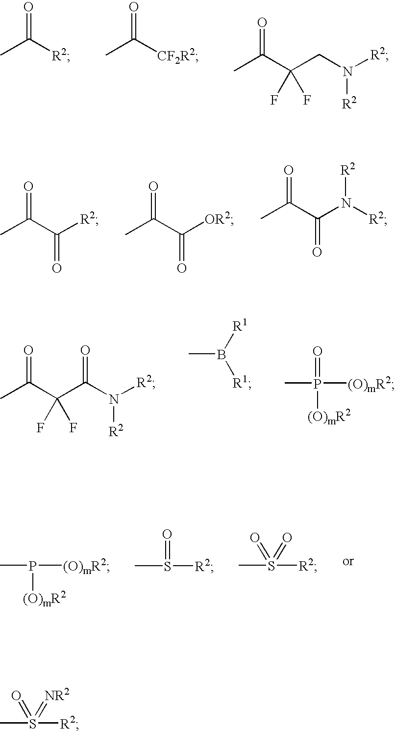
CC([R2])=O.CC([CF2R2])=O.CC(C(CN([R2])[R2])(F)F)=O.CC(C([R2])=O)=O.CC(C([OR2])=O)=O.CC(C(N([R2])[R2])=O)=O.CC(C(C(N([R2])[R2])=O)(F)F)=O.CB([R1])[R1].CP([(O)mR2])(=O)[(O)mR2].CP([(O)mR2])[(O)mR2].CS([R2])=O.CS([R2])(=O)=O.CS([R2])(=[NR2])=O
